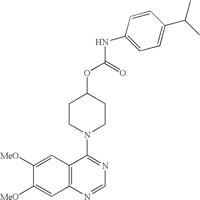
N1(C2=NC=NC3=C2C=C([MeO])C([MeO])=C3)CCC(OC(=O)NC2=CC=C(C(C)C)C=C2)CC1
